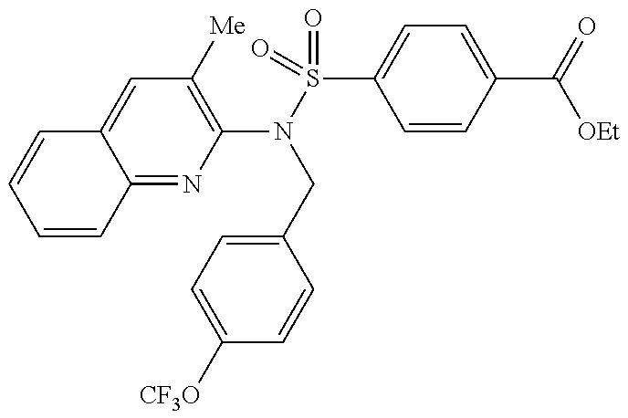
C1=CC2=NC(N(S(=O)(=O)C3=CC=C(C(=O)[OEt])C=C3)CC3=CC=C([CF3O])C=C3)=C([Me])C=C2C=C1
